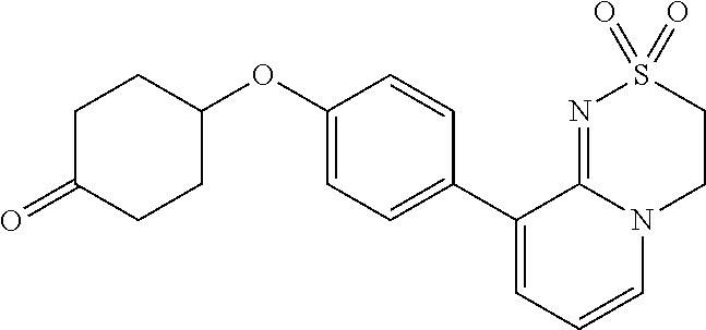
C1(OC2CCC(=O)CC2)=CC=C(C2=CC=CN3C2=NS(=O)(=O)CC3)C=C1
